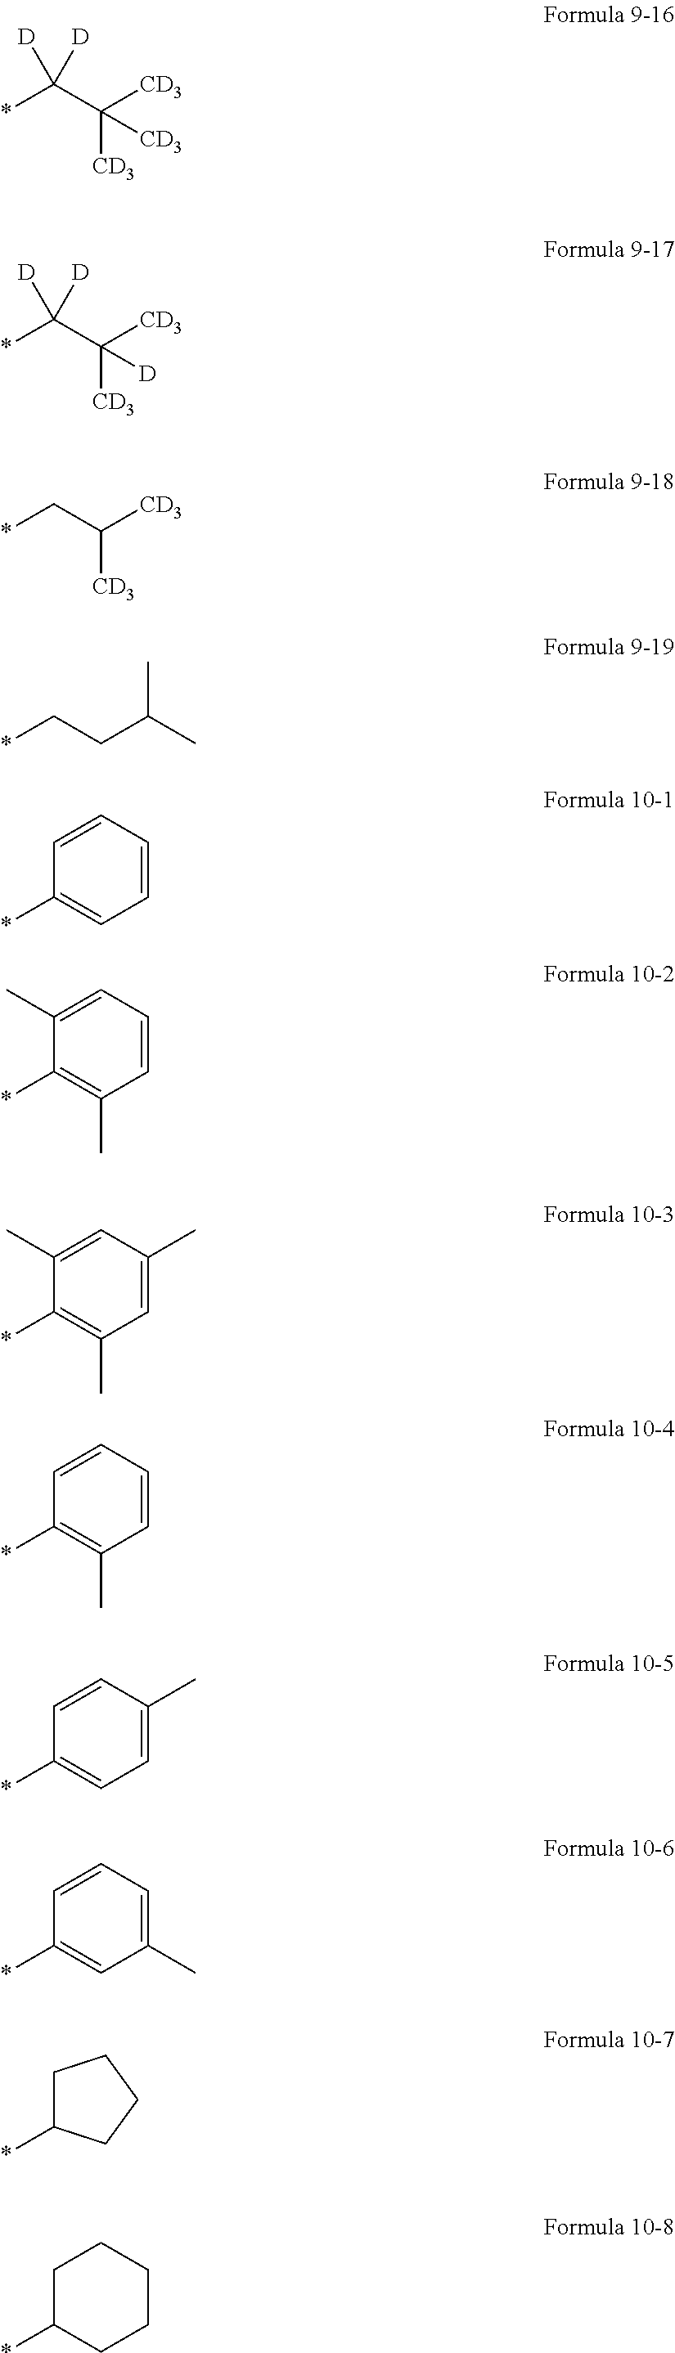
*C(C([CD3])([CD3])[CD3])([D])[D].*C(C([CD3])([CD3])[D])([D])[D].*CC([CD3])[CD3].C1=CC=CC=C1*.C1(C)=CC=CC(C)=C1*.C1(C)=CC(C)=CC(C)=C1*.C1=CC=CC(C)=C1*.C1=CC(C)=CC=C1*.C1=CC=C(C)C=C1*.C1C(*)CCC1.C1C(*)CCCC1.*CCC(C)C
